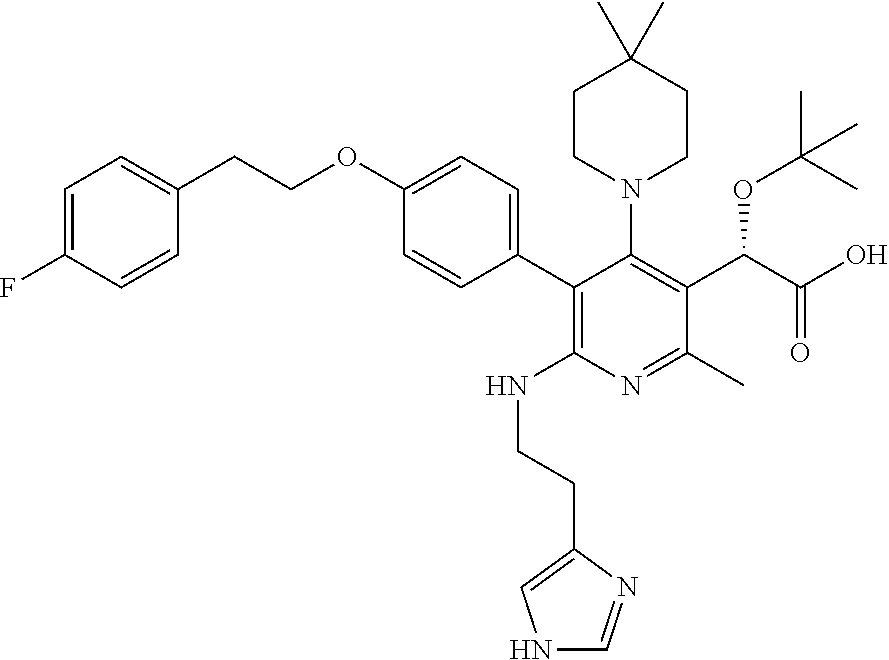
C1=C(F)C=CC(CCOC2=CC=C(C3=C(NCCC4=CNC=N4)N=C(C)C(C(OC(C)(C)C)C(O)=O)=C3N3CCC(C)(C)CC3)C=C2)=C1
